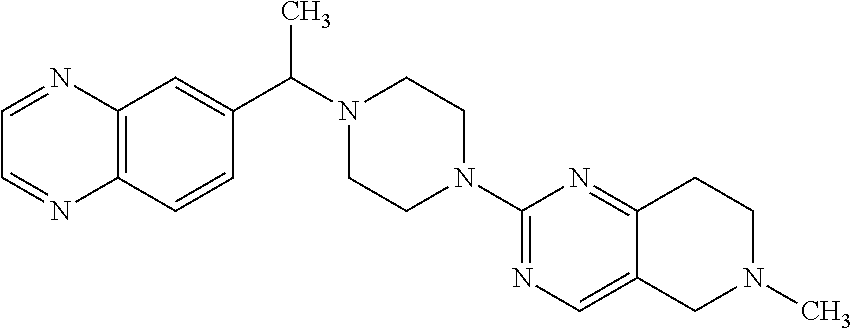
C12=C(C=CC(C(N3CCN(C4=NC=C5C(=N4)CCN(C)C5)CC3)C)=C1)N=CC=N2
